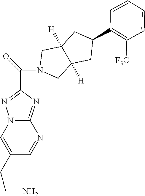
C12=NC(C(N3CC4([H])C([H])(C3)CC(C3=C([F3C])C=CC=C3)C4)=O)=NN1C=C(CCN)C=N2
